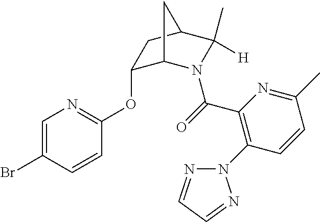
O(C1C2N(C(=O)C3=C(N4N=CC=N4)C=CC(C)=N3)C([H])(C)C(C1)C2)C1=NC=C(Br)C=C1
